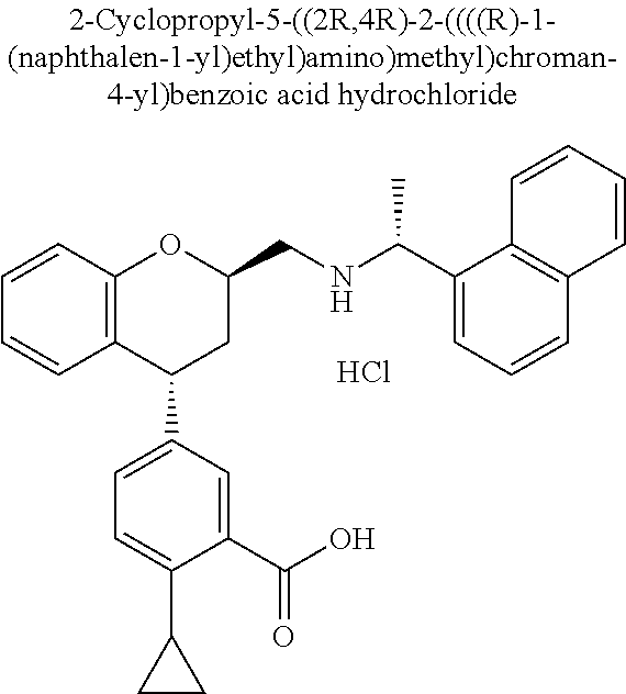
C12=C(C(C3=CC=C(C4CC4)C(C(O)=O)=C3)CC(CNC(C)C3=CC=CC4=C3C=CC=C4)O1)C=CC=C2.Cl
